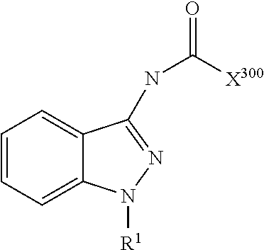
C1=CC=C2C(=C1)C(NC(=O)[X300])=NN2[R1]
